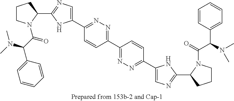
N1=C(C2=CN=C(C3CCCN3C(C(C3=CC=CC=C3)N(C)C)=O)N2)C=CC(C2=NN=C(C3=CN=C(C4CCCN4C(=O)C(N(C)C)C4=CC=CC=C4)N3)C=C2)=N1
